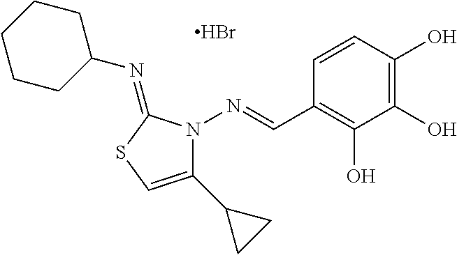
C1CCC(N=C2SC=C(C3CC3)N2N=CC2=C(O)C(O)=C(O)C=C2)CC1.Br
